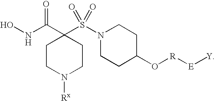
C1CN([Rx])CCC1(C(NO)=O)S(N1CCC(O[R][E][Y])CC1)(=O)=O
